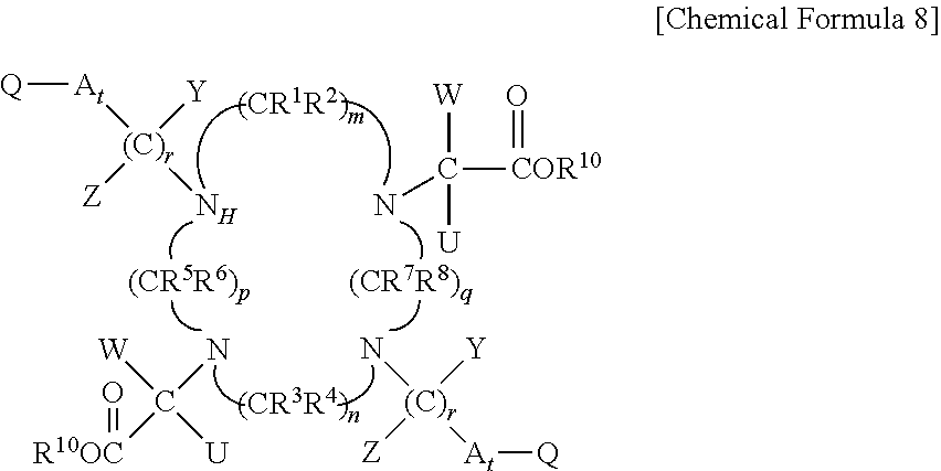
N[(C)r]([Z])([At][Q])[Y].NC([COR10]=O)([W])[U].C(N)([W])([R10OC]=O)[U].[(C)r]([Y])(N)([Z])[At][Q]
